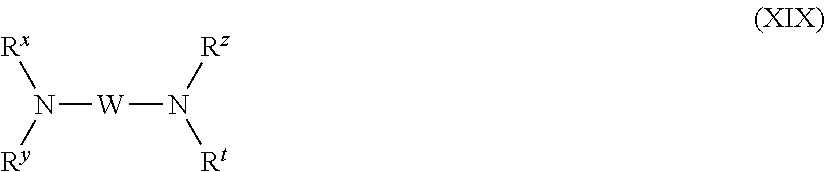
N([W]N([Rt])[Rz])([Ry])[Rx]
